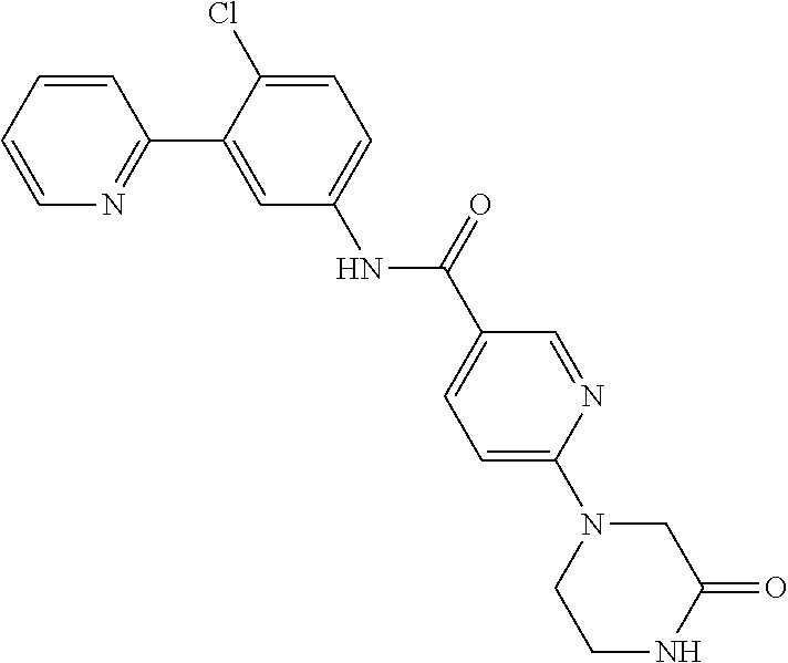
C1=CC=CN=C1C1=CC(NC(C2=CC=C(N3CC(=O)NCC3)N=C2)=O)=CC=C1Cl
